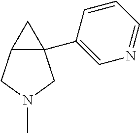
C1(C23C(CN(C)C2)C3)=CN=CC=C1
